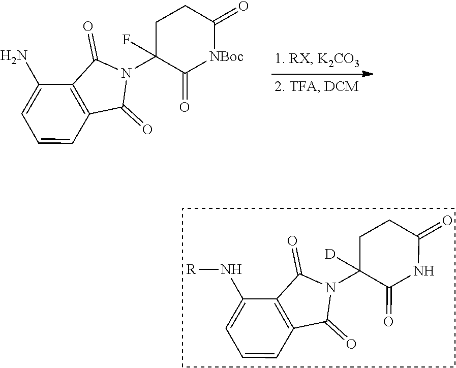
C1=C(N)C2=C(C=C1)C(=O)N(C1(F)C(=O)[NBoc]C(=O)CC1)C2=O.C1=C(N[R])C2=C(C=C1)C(=O)N(C1([D])C(=O)NC(=O)CC1)C2=O
